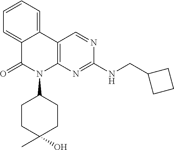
C1CC(C)(O)CCC1N1C(=O)C2=CC=CC=C2C2=C1N=C(NCC1CCC1)N=C2
